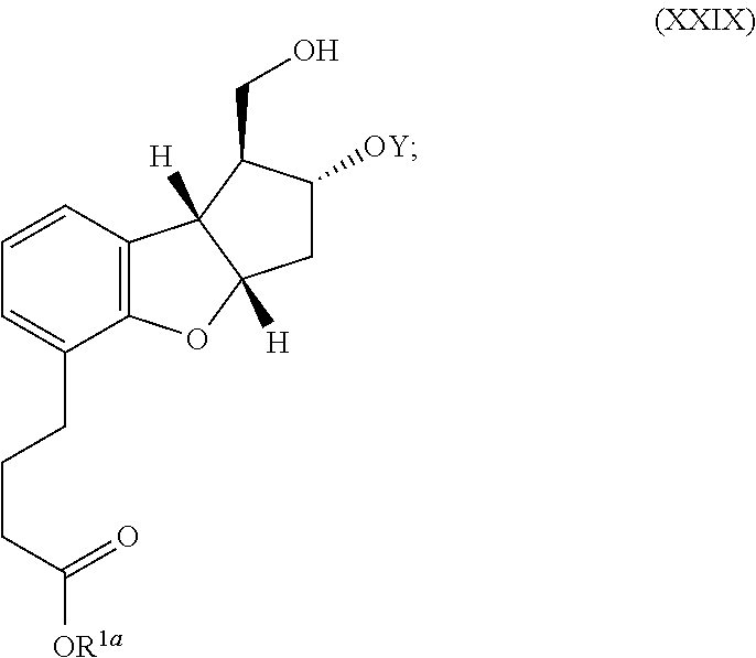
C1=CC2=C(C(CCCC([OR1a])=O)=C1)OC1([H])C2([H])C(CO)C([OY])C1
